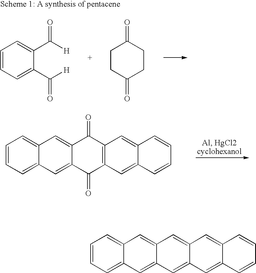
C1=CC=C2C(=C1)C=C1C(=C2)C(=O)C2=C(C1=O)C=C1C(=C2)C=CC=C1.C1=CC=C(C([H])=O)C(C([H])=O)=C1.C1CC(=O)CCC1=O.C1=CC=C2C(=C1)C=C1C(=C2)C=C2C(=C1)C=C1C(=C2)C=CC=C1
